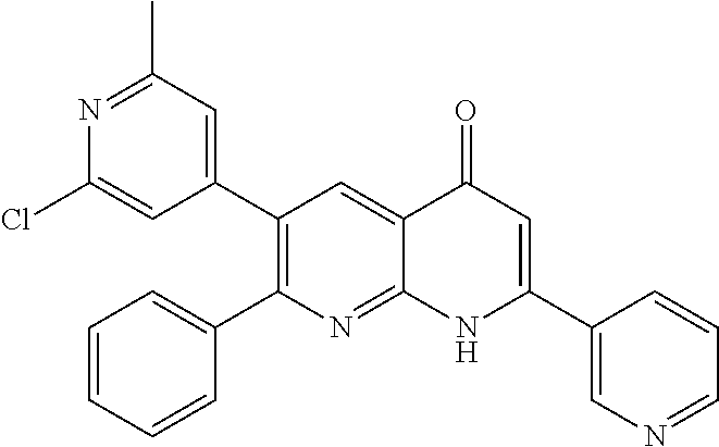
N1=C(C)C=C(C2=C(C3=CC=CC=C3)N=C3C(=C2)C(=O)C=C(C2=CN=CC=C2)N3)C=C1Cl
